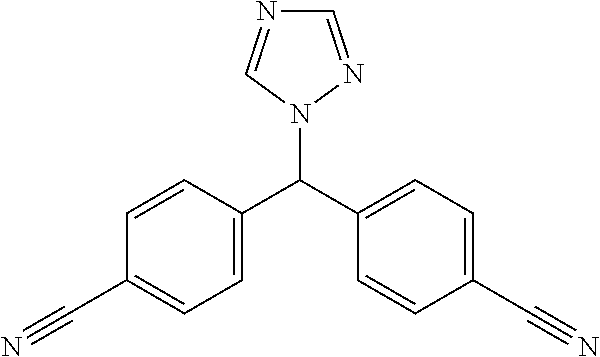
N1=CN(C(C2=CC=C(C#N)C=C2)C2=CC=C(C#N)C=C2)N=C1
